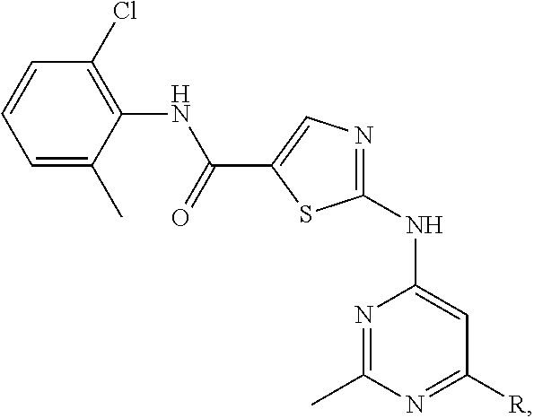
C1=C(C)C(NC(=O)C2=CN=C(NC3=CC([R])=NC(C)=N3)S2)=C(Cl)C=C1
